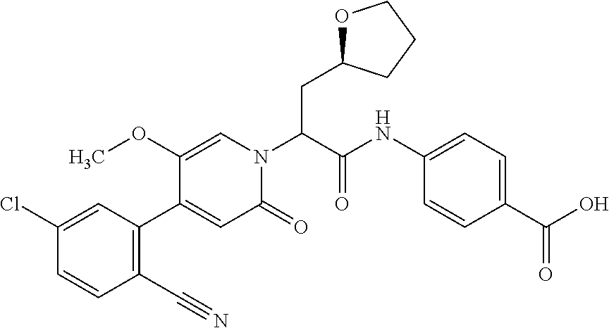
ClC1=CC(C2=CC(=O)N(C(C(NC3=CC=C(C(=O)O)C=C3)=O)CC3OCCC3)C=C2OC)=C(C#N)C=C1
